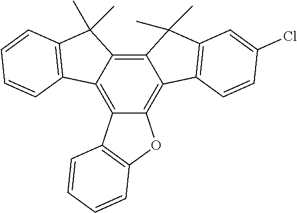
C12=C3C(=C4C(=C1C(C)(C)C1=C2C=CC=C1)C(C)(C)C1=C4C=CC(Cl)=C1)OC1=C3C=CC=C1
